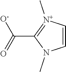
C1=C[N+](C)=C(C(=O)[O-])N1C
